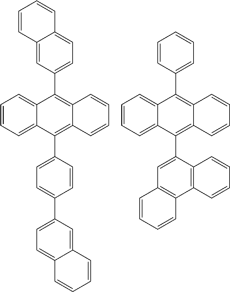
C1=CC=C2C(=C1)C(C1=CC=C3C(=C1)C=CC=C3)=C1C(=C2C2=CC=C(C3=CC=C4C(=C3)C=CC=C4)C=C2)C=CC=C1.C1=CC=C2C(=C1)C(C1=CC=CC=C1)=C1C(=C2C2=CC3=C(C4=C2C=CC=C4)C=CC=C3)C=CC=C1
